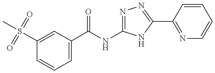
C1(C(NC2=NN=C(C3=NC=CC=C3)N2)=O)=CC=CC(S(C)(=O)=O)=C1
